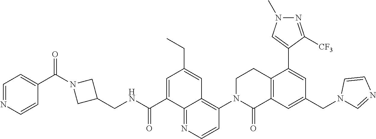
C1(CNC(C2=CC(CC)=CC3=C(N4C(=O)C5=C(CC4)C(C4=CN(C)N=C4[CF3])=CC(CN4C=NC=C4)=C5)C=CN=C23)=O)CN(C(C2=CC=NC=C2)=O)C1
